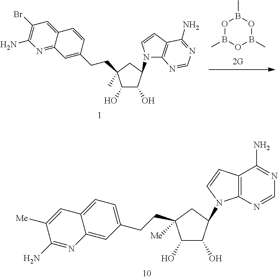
O1B(C)OB(C)OB1C.C12=C(C=CN1C1C(O)C(O)C(C)(CCC3=CC4=NC(N)=C(Br)C=C4C=C3)C1)C(N)=NC=N2.C1(O)C(O)C(N2C3=C(C=C2)C(N)=NC=N3)CC1([Me])CCC1=CC=C2C(=C1)N=C(N)C([Me])=C2
